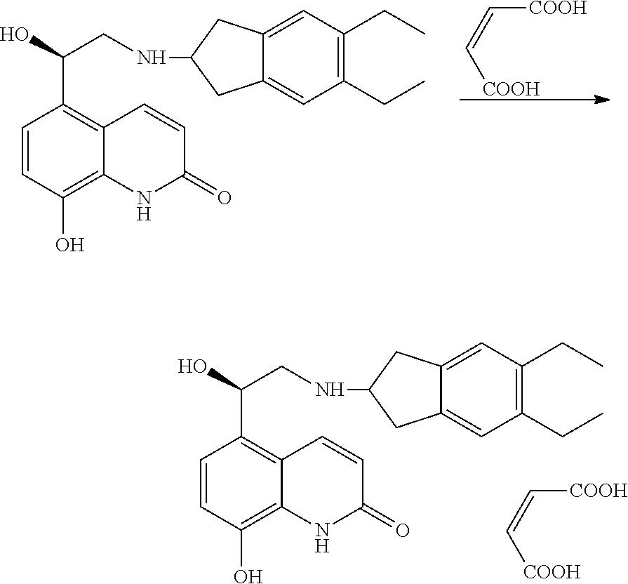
C1=CC(O)=C2C(=C1C(O)CNC1CC3=CC(CC)=C(CC)C=C3C1)C=CC(=O)N2.[COOH]C=C[COOH].C1=CC(O)=C2C(=C1C(O)CNC1CC3=CC(CC)=C(CC)C=C3C1)C=CC(=O)N2.[COOH]C=C[COOH]
